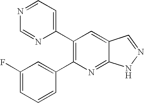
C1(F)=CC=CC(C2=C(C3=CC=NC=N3)C=C3C(=N2)NN=C3)=C1
